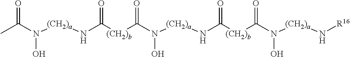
N([(CH2)a]NC([(CH2)b]C(N([(CH2)a]NC([(CH2)b]C(N([(CH2)a]N[R16])O)=O)=O)O)=O)=O)(C(C)=O)O
